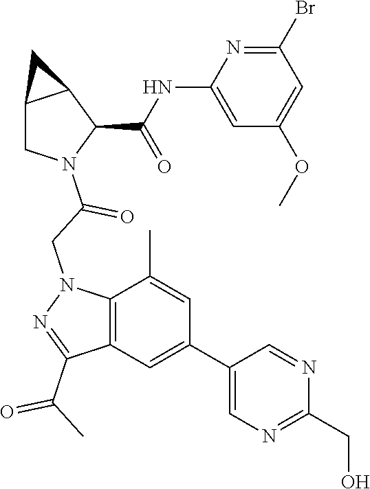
C12CN(C(CN3C4=C(C(C(C)=O)=N3)C=C(C3=CN=C(CO)N=C3)C=C4C)=O)C(C(NC3=CC(OC)=CC(Br)=N3)=O)C1C2
